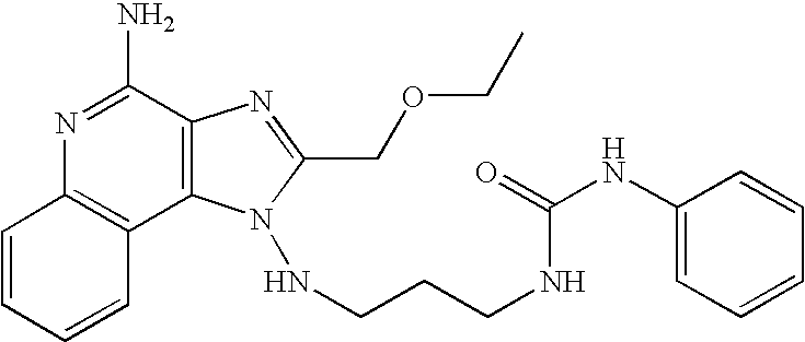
N1=C(N)C2=C(C3=C1C=CC=C3)N(NCCCNC(NC1=CC=CC=C1)=O)C(COCC)=N2
